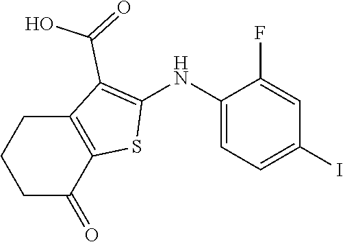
C1(NC2=C(C(=O)O)C3=C(S2)C(=O)CCC3)=CC=C(I)C=C1F
